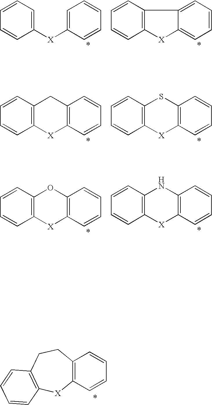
C1=CC=C([X]C2=CC=CC=C2)C=C1.C1=CC2=C(C=C1)[X]C1=CC=CC=C21.C1=CC2=C(C=C1)[X]C1=C(C=CC=C1)C2.C1=CC2=C(C=C1)[X]C1=C(C=CC=C1)S2.C1=CC2=C(C=C1)[X]C1=C(C=CC=C1)O2.C1=CC2=C(C=C1)[X]C1=C(C=CC=C1)N2.C12=C(CCC3=C([X]1)C=CC=C3)C=CC=C2
